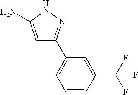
C1=C(N)NN=C1C1=CC=CC(C(F)(F)F)=C1
